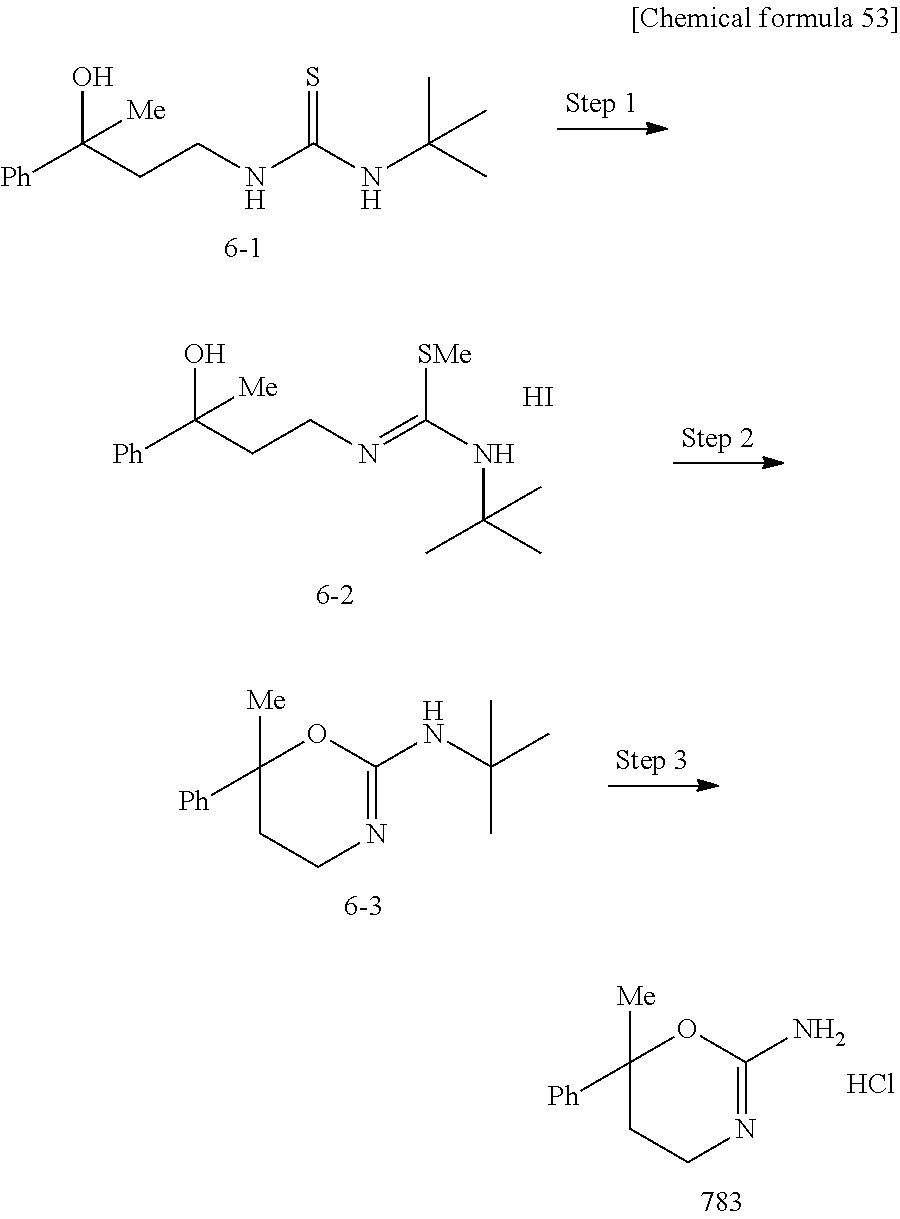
C1([Me])([Ph])CCN=C(N)O1.Cl.[Ph]C(CCNC(NC(C)(C)C)=S)(O)[Me].C1([Me])([Ph])CCN=C(NC(C)(C)C)O1.[Ph]C(CCN=C(NC(C)(C)C)[SMe])(O)[Me].I
